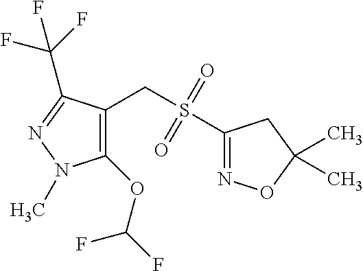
C1(CS(C2=NOC(C)(C)C2)(=O)=O)=C(OC(F)F)N(C)N=C1C(F)(F)F
